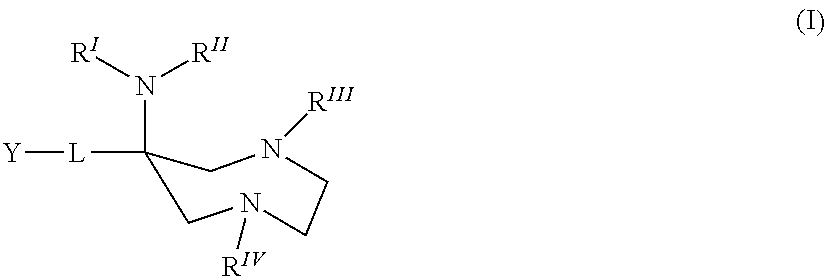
[Y][L]C1(N([RII])[RI])CN([RIII])CCN([RIV])C1
